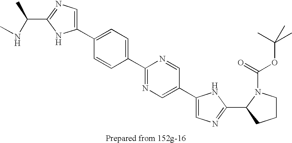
C1(C2=CC=C(C3=NC=C(C4=CN=C(C5N(C(=O)OC(C)(C)C)CCC5)N4)C=N3)C=C2)=CN=C(C(C)NC)N1
